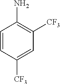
C1=CC([CF3])=CC([CF3])=C1N
